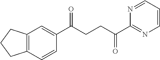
C1(C(CCC(C2=NC=CC=N2)=O)=O)=CC2=C(C=C1)CCC2
